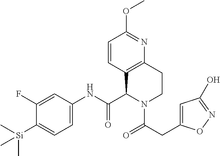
C1(F)=CC(NC(C2C3=C(CCN2C(=O)CC2=CC(O)=NO2)N=C(OC)C=C3)=O)=CC=C1[Si](C)(C)C
